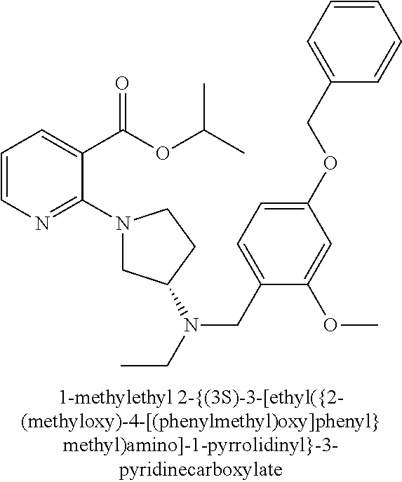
C1=CN=C(N2CC(N(CC)CC3=CC=C(OCC4=CC=CC=C4)C=C3OC)CC2)C(C(OC(C)C)=O)=C1
